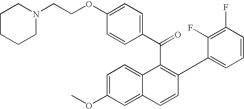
C(C1=C(C2=CC=CC(F)=C2F)C=CC2=CC(OC)=CC=C12)(C1=CC=C(OCCN2CCCCC2)C=C1)=O
